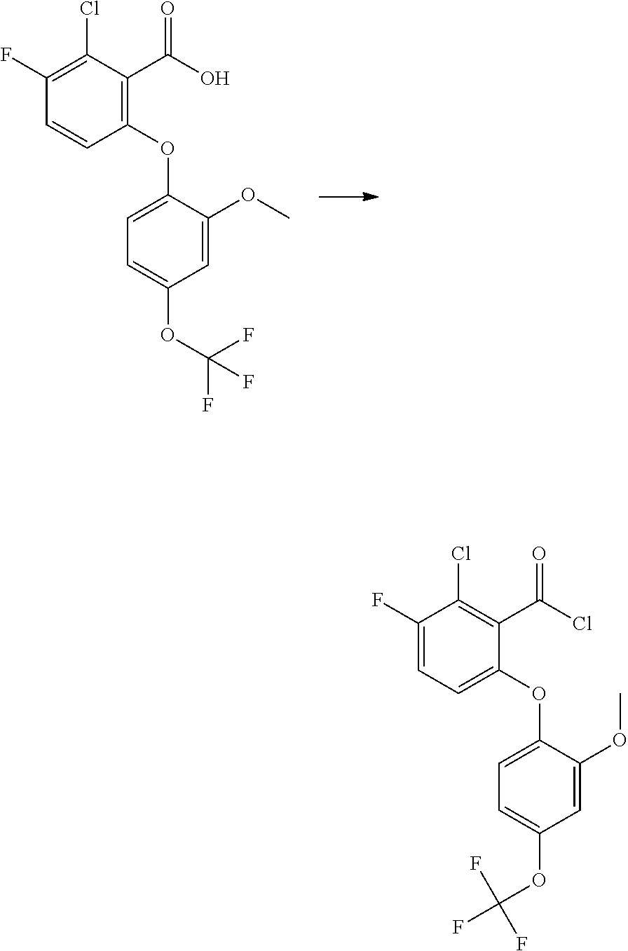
C1(F)=C(Cl)C(C(O)=O)=C(OC2=CC=C(OC(F)(F)F)C=C2OC)C=C1.C1(F)=CC=C(OC2=CC=C(OC(F)(F)F)C=C2OC)C(C(Cl)=O)=C1Cl
